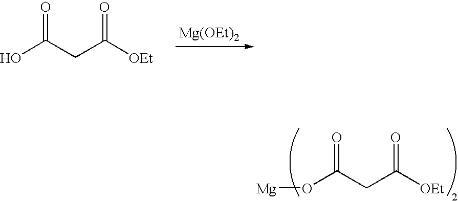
O(C(CC([OEt])=O)=O)[Mg].[Mg(OEt)2].OC(CC([OEt])=O)=O
